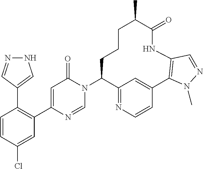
C1=CC(Cl)=CC(C2=CC(=O)N(C3C4=NC=CC(=C4)C4=C(NC(=O)C(C)CCC3)C=NN4C)C=N2)=C1C1=CNN=C1
